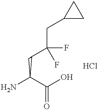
NC(C(O)=O)CC(CC1CC1)(F)F.Cl
